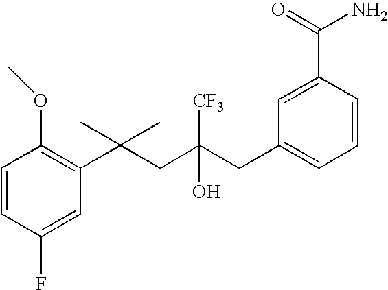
C1(F)=CC(C(CC(CC2=CC=CC(C(N)=O)=C2)(O)[CF3])(C)C)=C(OC)C=C1
